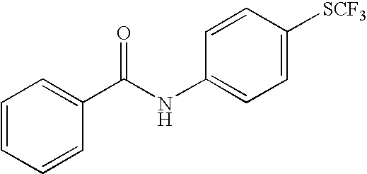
C1=CC=CC(C(NC2=CC=C([SCF3])C=C2)=O)=C1
